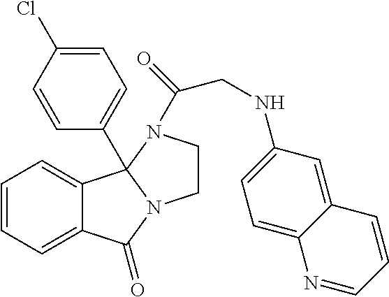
C1=CC=C2C(=C1)C(=O)N1CCN(C(=O)CNC3=CC=C4C(=C3)C=CC=N4)C21C1=CC=C(Cl)C=C1
